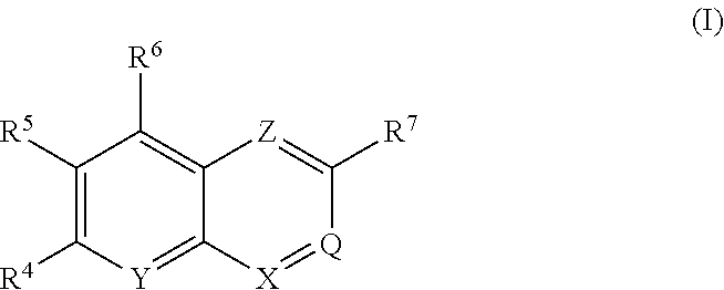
C1([R5])=C([R4])[Y]=C2C(=C1[R6])[Z]=C([R7])[Q]=[X]2
